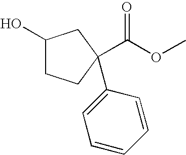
O(C)C(=O)C1(C2=CC=CC=C2)CCC(O)C1
